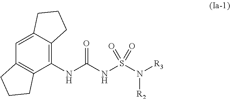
C1(NC(NS(N([R3])[R2])(=O)=O)=O)=C2C(=CC3=C1CCC3)CCC2
